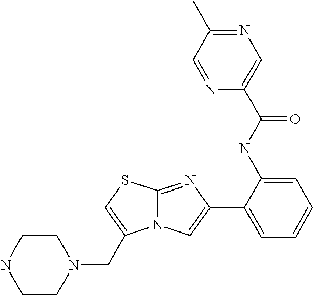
C1(C2=CC=CC=C2NC(C2=CN=C(C)C=N2)=O)=CN2C(=N1)SC=C2CN1CCNCC1
